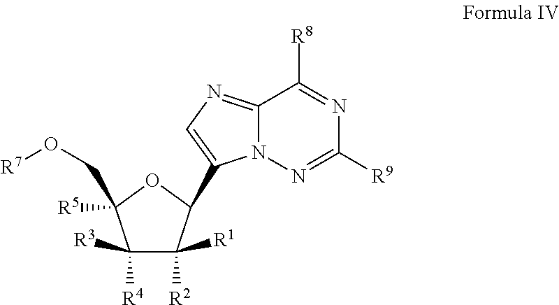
C1([R3])([R4])C([R2])([R1])C(C2=CN=C3N2N=C([R9])N=C3[R8])OC1(CO[R7])[R5]
